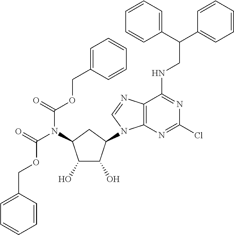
C1(O)C(O)C(N2C3=C(C(NCC(C4=CC=CC=C4)C4=CC=CC=C4)=NC(Cl)=N3)N=C2)CC1N(C(OCC1=CC=CC=C1)=O)C(OCC1=CC=CC=C1)=O
